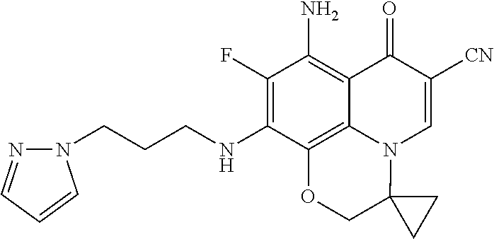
C1(F)=C(NCCCN2N=CC=C2)C2=C3C(=C1N)C(=O)C([CN])=CN3C1(CO2)CC1
